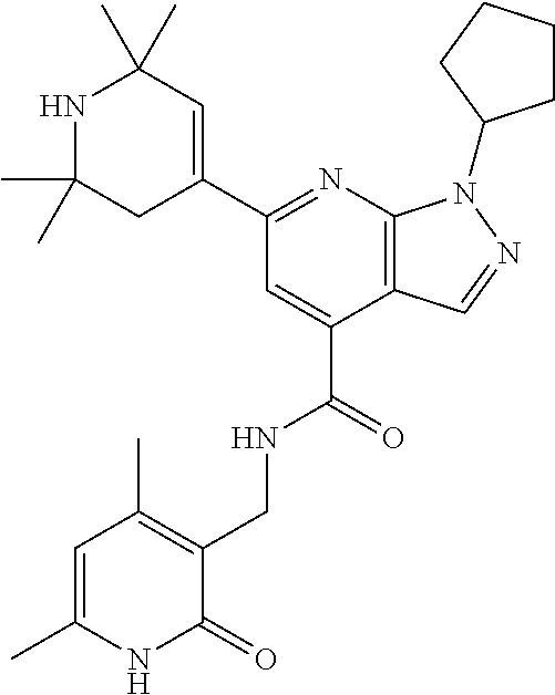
C(C1=CC(C2=CC(C)(C)NC(C)(C)C2)=NC2=C1C=NN2C1CCCC1)(=O)NCC1=C(C)C=C(C)NC1=O
